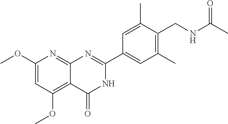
C1(OC)=CC(OC)=C2C(=N1)N=C(C1=CC(C)=C(CNC(C)=O)C(C)=C1)NC2=O
